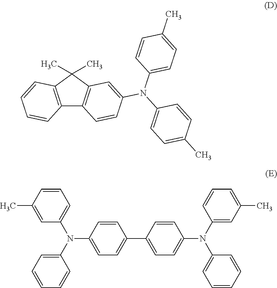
C12=C(C(C)(C)C3=C1C=CC(N(C1=CC=C(C)C=C1)C1=CC=C(C)C=C1)=C3)C=CC=C2.C1=C(N(C2=CC=CC=C2)C2=CC=C(C3=CC=C(N(C4=CC=CC=C4)C4=CC(C)=CC=C4)C=C3)C=C2)C=C(C)C=C1
